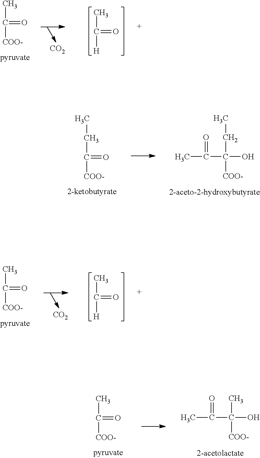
CC(=O)[H].CC(=O)[COO-].[CO2].C(C(=O)[COO-])C.CC(=O)C(CC)([COO-])O.CC(=O)C(C)([COO-])O.CC(=O)[COO-].CC(=O)[H].CC(=O)[COO-].[CO2]
